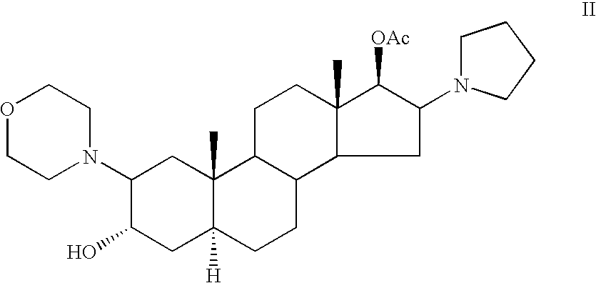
C1(N2CCOCC2)C(O)CC2([H])C(C)(C1)C1C(CC2)C2CC(N3CCCC3)C([OAc])C2(C)CC1
